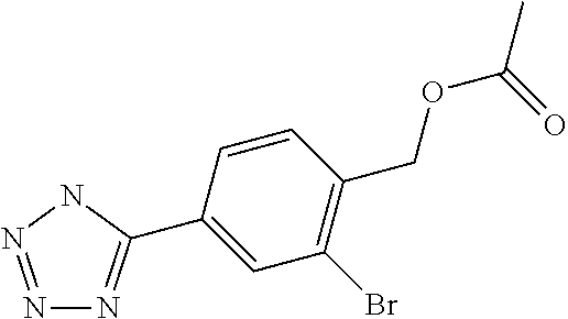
N1=NNC(C2=CC(Br)=C(COC(C)=O)C=C2)=N1
